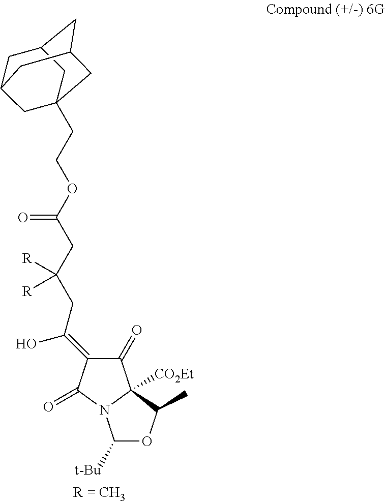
C1(=O)C2([CO2Et])N(C(=O)C1=C(CC(CC(OCCC13CC4CC(CC(C1)C4)C3)=O)([R])[R])O)C([t-Bu])OC2C.[R = CH3]
